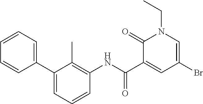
C1(=O)C(C(NC2=C(C)C(C3=CC=CC=C3)=CC=C2)=O)=CC(Br)=CN1CC
